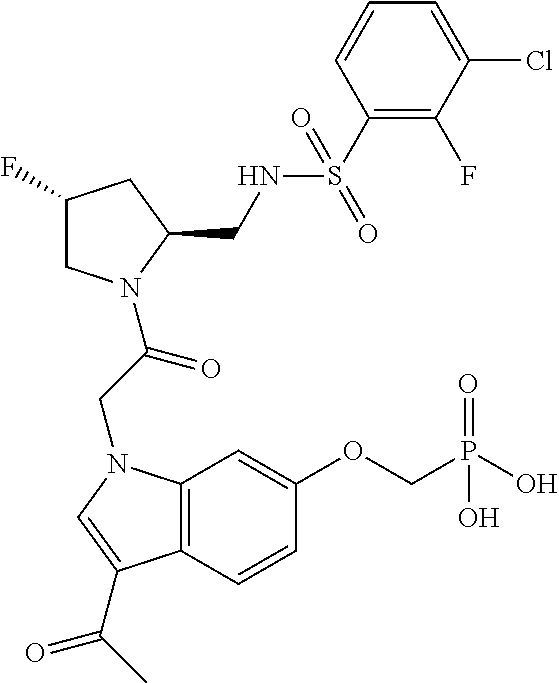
C1(F)CN(C(CN2C3=C(C=CC(OCP(O)(=O)O)=C3)C(C(C)=O)=C2)=O)C(CNS(C2=C(F)C(Cl)=CC=C2)(=O)=O)C1
